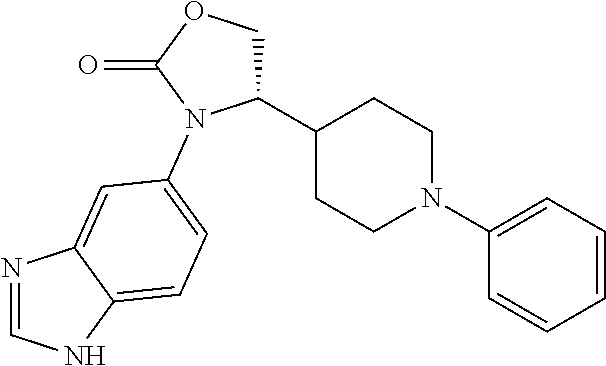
C1(C2CCN(C3=CC=CC=C3)CC2)COC(=O)N1C1=CC=C2NC=NC2=C1
